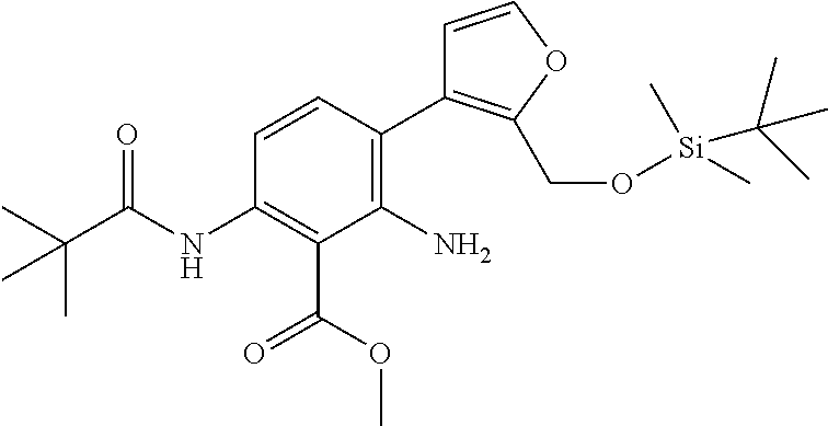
C1(NC(C(C)(C)C)=O)=C(C(OC)=O)C(N)=C(C2=C(CO[Si](C)(C)C(C)(C)C)OC=C2)C=C1
